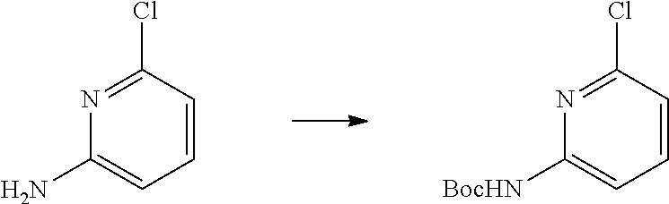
N1=C(Cl)C=CC=C1N.N1=C(Cl)C=CC=C1[BocHN]
